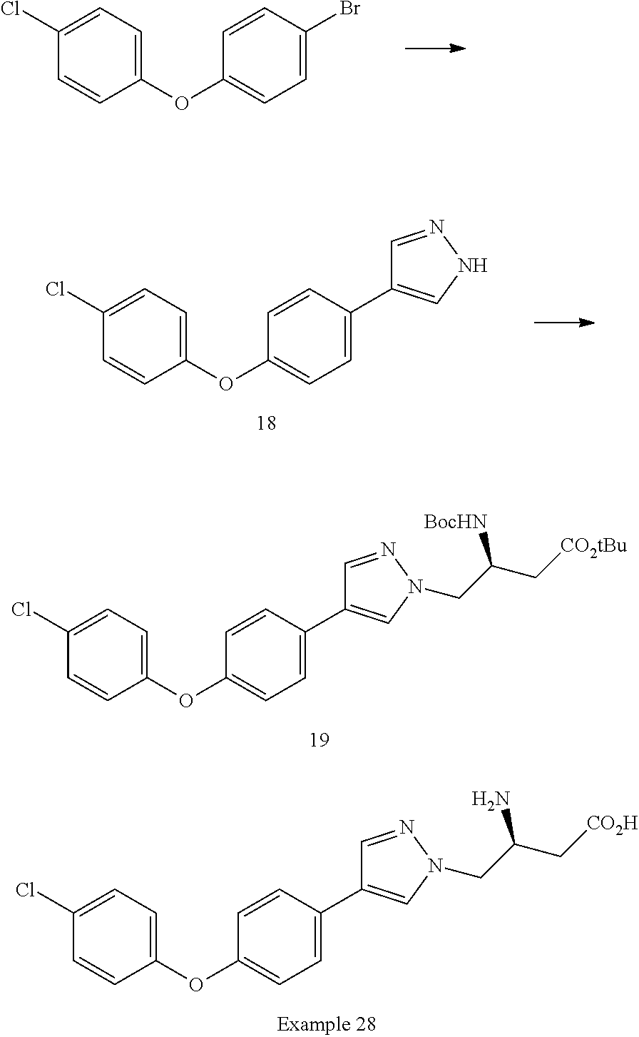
C1(OC2=CC=C(Br)C=C2)=CC=C(Cl)C=C1.C1(OC2=CC=C(C3=CNN=C3)C=C2)=CC=C(Cl)C=C1.C1(OC2=CC=C(C3=CN(CC(C[CO2tBu])[BocHN])N=C3)C=C2)=CC=C(Cl)C=C1.C1(OC2=CC=C(C3=CN(CC(C[CO2H])N)N=C3)C=C2)=CC=C(Cl)C=C1
